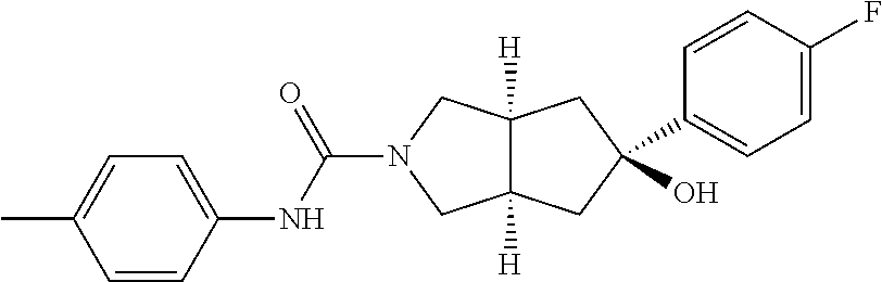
C1=CC(NC(=O)N2CC3([H])C([H])(C2)CC(C2=CC=C(F)C=C2)(O)C3)=CC=C1C
